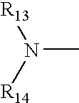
N(C)([R14])[R13]
